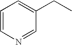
C1=CN=CC(CC)=C1
